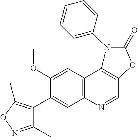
C12=C(C=C(OC)C(C3=C(C)ON=C3C)=C1)C1=C(C=N2)OC(=O)N1C1=CC=CC=C1
